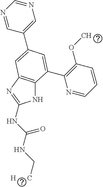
N1=CC(C2=CC3=C(NC(NC(NC[H      C])=O)=N3)C(C3=C(OC)C=CC=N3)=C2)=CN=C1
